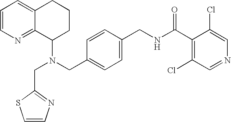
N(CC1=CC=C(CNC(C2=C(Cl)C=NC=C2Cl)=O)C=C1)(C1CCCC2=CC=CN=C12)CC1=NC=CS1
